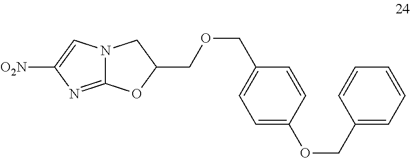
[O2N]C1=CN2C(=N1)OC(COCC1=CC=C(OCC3=CC=CC=C3)C=C1)C2
